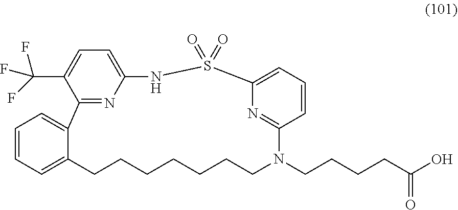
O=S1(=O)C2=CC=CC(=N2)N(CCCCC(O)=O)CCCCCCCC2=CC=CC=C2C2=NC(=CC=C2C(F)(F)F)N1
